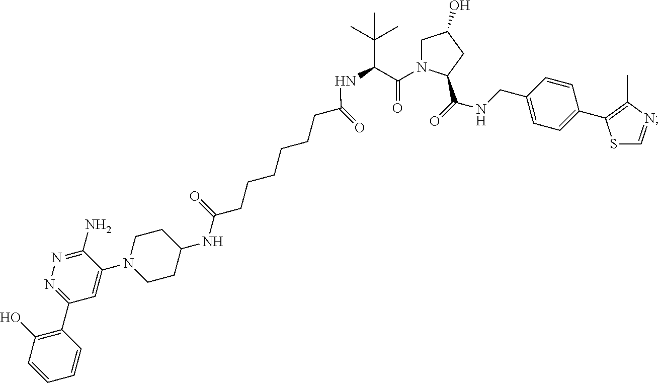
C1N(C(C(NC(CCCCCCC(NC2CCN(C3=CC(C4=C(O)C=CC=C4)=NN=C3N)CC2)=O)=O)C(C)(C)C)=O)C(C(NCC2=CC=C(C3=C(C)N=CS3)C=C2)=O)CC1O
